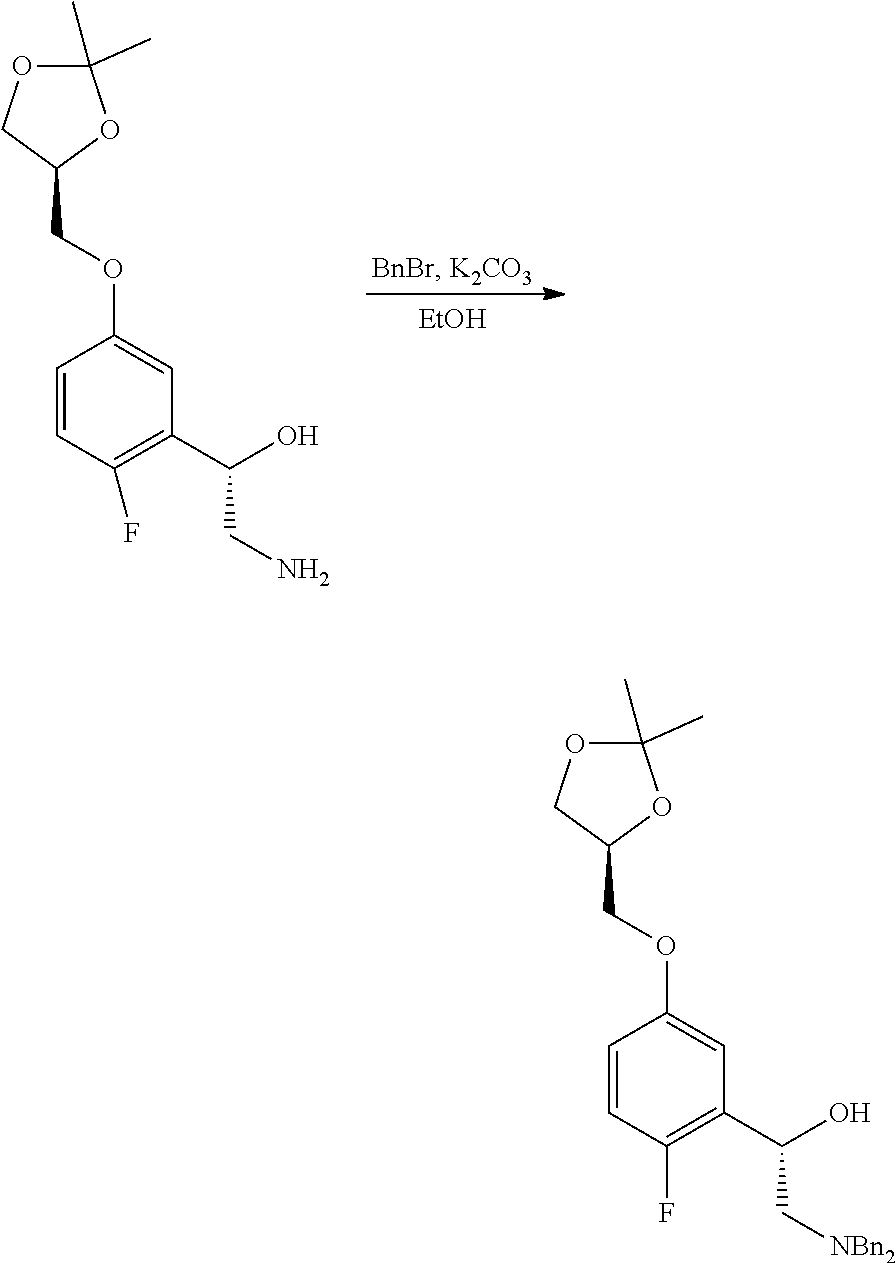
C1(C)(C)OC(COC2=CC(C(O)CN)=C(F)C=C2)CO1.[EtOH].C1(C)(C)OC(COC2=CC(C(O)C[NBn2])=C(F)C=C2)CO1
